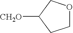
[CH2O]C1CCOC1
